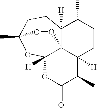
O1C2(C)CCC3([H])C4(C([H])(CCC3C)C(C)C(=O)OC14[H])OO2
